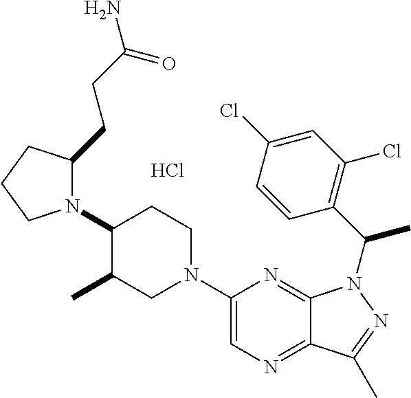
N1(C2C(C)CN(C3=CN=C4C(=N3)N(C(C)C3=C(Cl)C=C(Cl)C=C3)N=C4C)CC2)C(CCC(N)=O)CCC1.Cl
